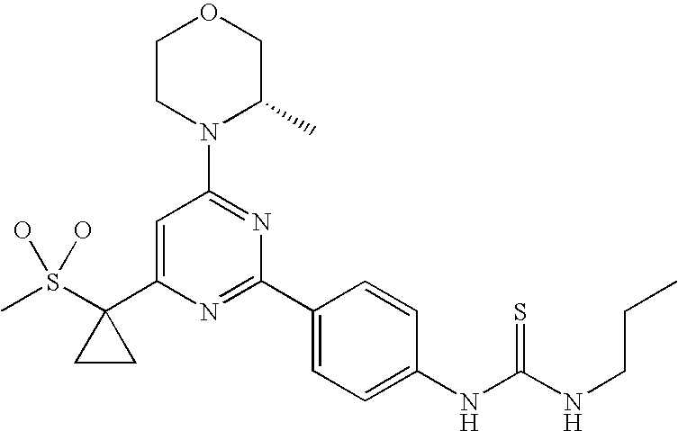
CS(C1(C2=CC(N3C(C)COCC3)=NC(C3=CC=C(NC(NCCC)=S)C=C3)=N2)CC1)(O)O
